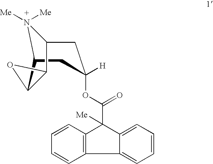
C12N([Me])([Me])C(CC([H])(OC(=O)C3([Me])C4=CC=CC=C4C4=C3C=CC=C4)C1)C1C2O1
